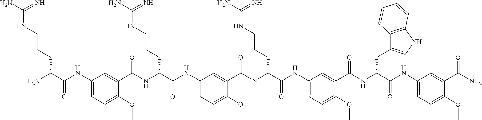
C1(NC(C(N)CCCNC(N)=N)=O)=CC=C(OC)C(C(NC(C(NC2=CC=C(OC)C(C(NC(C(NC3=CC=C(OC)C(C(NC(C(NC4=CC=C(OC)C(C(N)=O)=C4)=O)CC4=CNC5=C4C=CC=C5)=O)=C3)=O)CCCNC(N)=N)=O)=C2)=O)CCCNC(N)=N)=O)=C1
